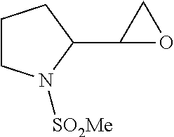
C1CN([SO2Me])C(C2OC2)C1
